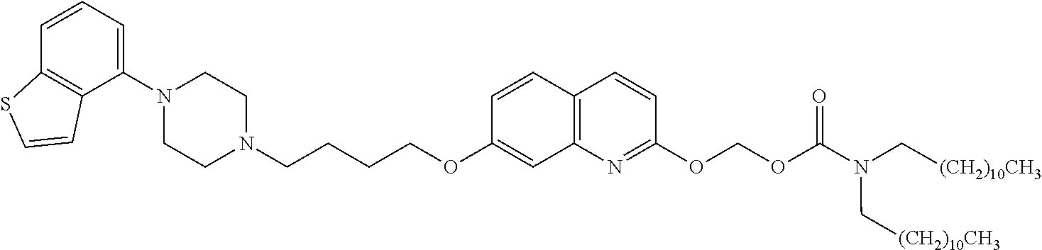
C1(N2CCN(CCCCOC3=CC4=C(C=C3)C=CC(OCOC(N(C[(CH2)10CH3])C[(CH2)10CH3])=O)=N4)CC2)=CC=CC2=C1C=CS2
